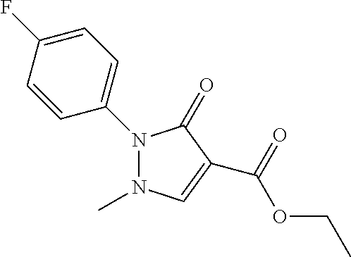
N1(C2=CC=C(F)C=C2)N(C)C=C(C(=O)OCC)C1=O
